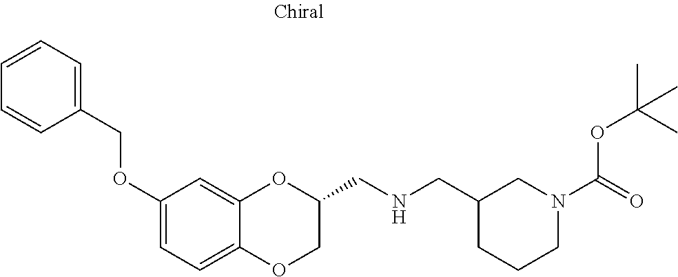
C12=CC=C(OCC3=CC=CC=C3)C=C1OC(CNCC1CCCN(C(=O)OC(C)(C)C)C1)CO2
